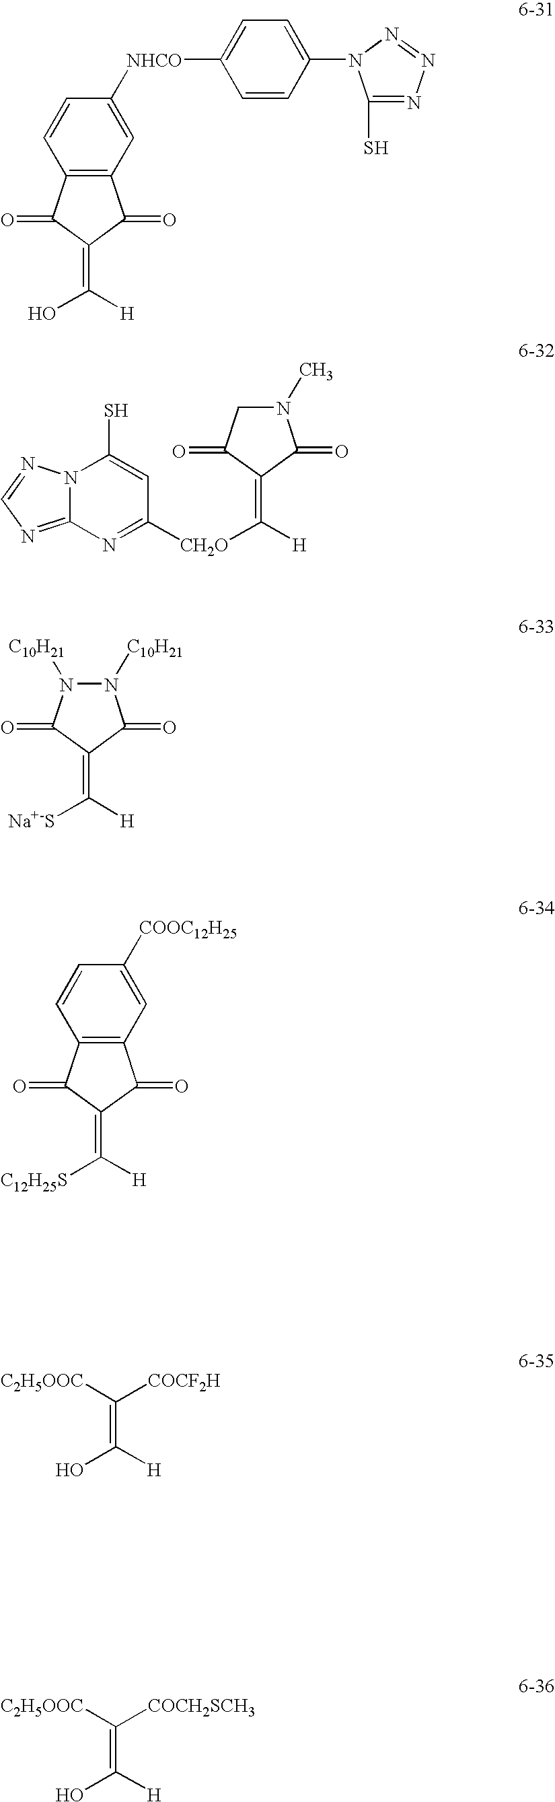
N1([C10H21])N([C10H21])C(=O)C(=C([H])[Na+-S])C1=O.N1(C)CC(=O)C(=C([H])[CH2O]C2=NC3=NC=NN3C(S)=C2)C1=O.C12=C(C(=O)C(=C([H])O)C1=O)C=CC([NHCO]C1=CC=C(N3C(S)=NN=N3)C=C1)=C2.C12=C(C(=O)C(=C([H])[C12H25S])C1=O)C=CC([COOC12H25])=C2.C(=C(O)[H])([COCF2H])[C2H5OOC].C(=C(O)[H])([COCH2SCH3])[C2H5OOC]
